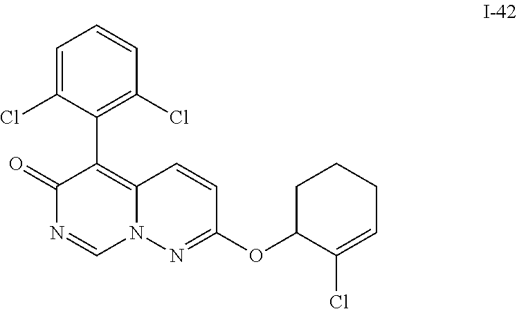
C1=C(Cl)C(C2=C3N(C=NC2=O)N=C(OC2C(Cl)=CCCC2)C=C3)=C(Cl)C=C1
